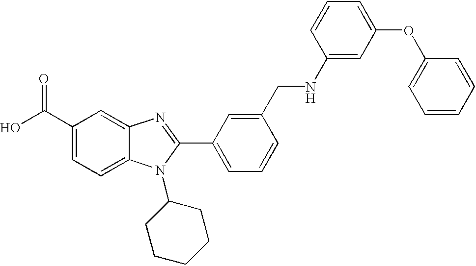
OC(C1=CC=C2C(=C1)N=C(C1=CC=CC(CNC3=CC(OC4=CC=CC=C4)=CC=C3)=C1)N2C1CCCCC1)=O
